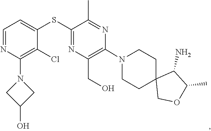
C1CN(C2=C(CO)N=C(SC3=CC=NC(N4CC(O)C4)=C3Cl)C(C)=N2)CCC12COC(C)C2N
